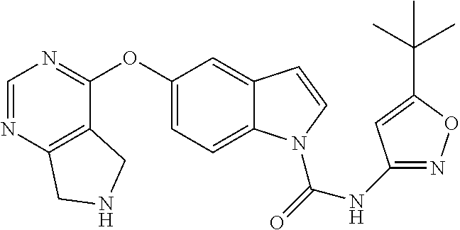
C1(OC2=NC=NC3=C2CNC3)=CC=C2C(=C1)C=CN2C(=O)NC1=NOC(C(C)(C)C)=C1
